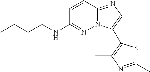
C1=CC2=NC=C(C3=C(C)N=C(C)S3)N2N=C1NCCCC
